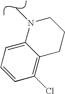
C1N(C)C2=CC=CC(Cl)=C2CC1
